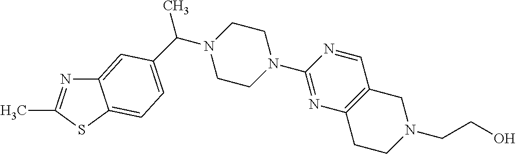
N1=C(C)SC2=CC=C(C(N3CCN(C4=NC5=C(C=N4)CN(CCO)CC5)CC3)C)C=C12
